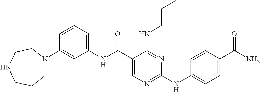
C1(N2CCCNCC2)=CC(NC(C2=CN=C(NC3=CC=C(C(N)=O)C=C3)N=C2NCCC)=O)=CC=C1
